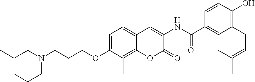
C1=C(OCCCN(CCC)CCC)C(C)=C2C(=C1)C=C(NC(=O)C1=CC(CC=C(C)C)=C(O)C=C1)C(=O)O2
